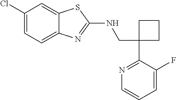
C1(CNC2=NC3=CC=C(Cl)C=C3S2)(C2=NC=CC=C2F)CCC1
